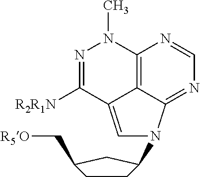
C1CC(C[R5O])CC1N1C2=NC=NC3=C2C(=C1)C([R2R1N])=NN3C
